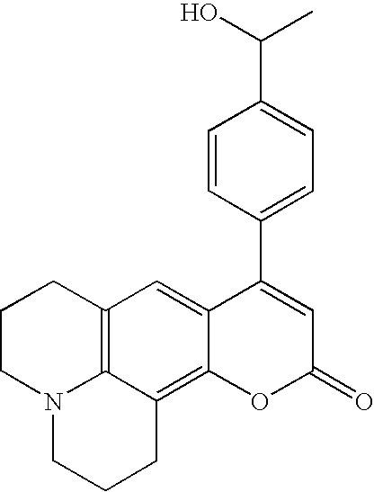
C12=CC3=C4C(=C1OC(=O)C=C2C1=CC=C(C(O)C)C=C1)CCCN4CCC3
